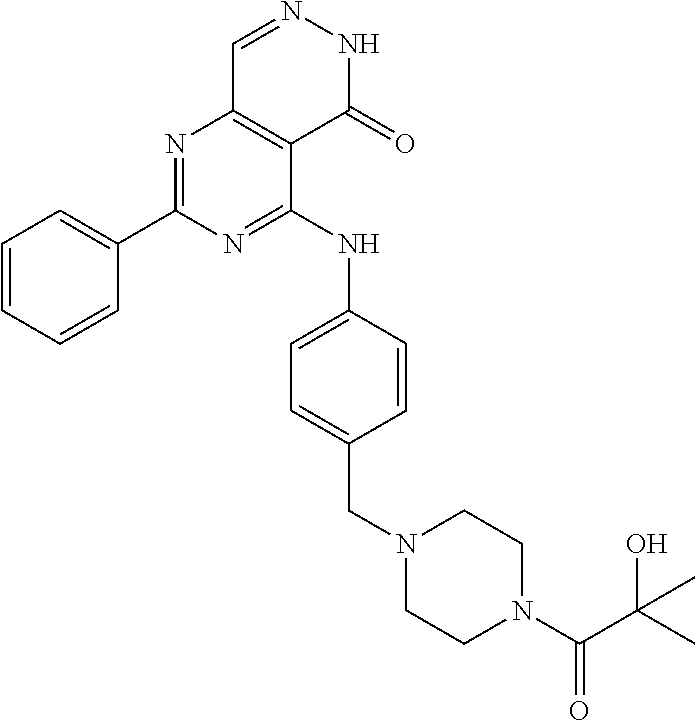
N1=C(NC2=CC=C(CN3CCN(C(C(C)(O)C)=O)CC3)C=C2)C2=C(N=C1C1=CC=CC=C1)C=NNC2=O
